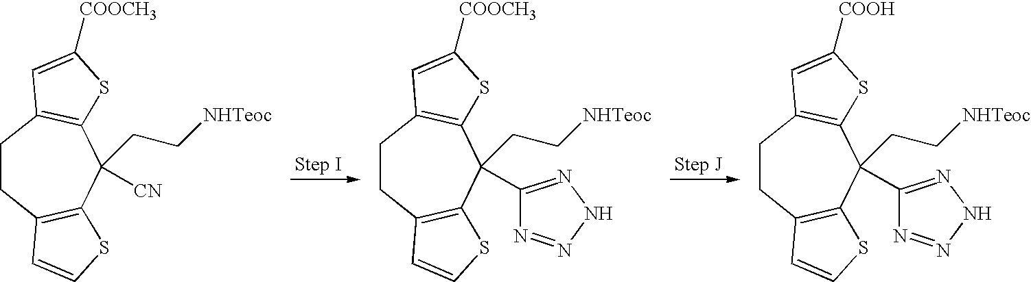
C1CC2=C(C([CN])(CC[NHTeoc])C3=C1C=C([COOCH3])S3)SC=C2.C1CC2=C(C(CC[NHTeoc])(C3=NNN=N3)C3=C1C=C([COOCH3])S3)SC=C2.C1CC2=C(C(CC[NHTeoc])(C3=NNN=N3)C3=C1C=C([COOH])S3)SC=C2
